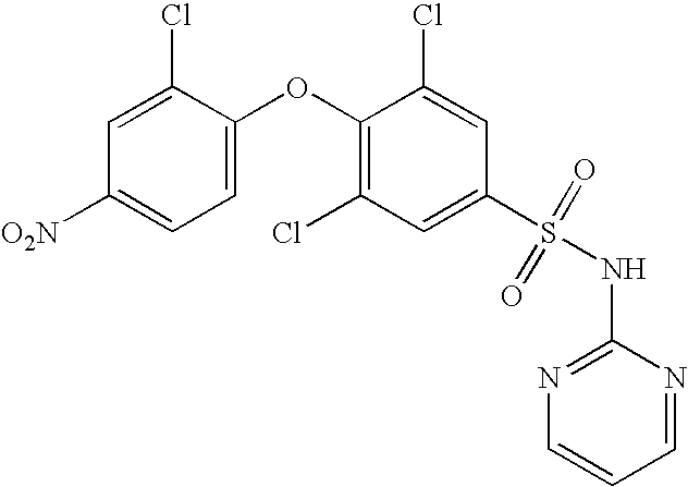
O(C1=C(Cl)C=C(S(NC2=NC=CC=N2)(=O)=O)C=C1Cl)C1=CC=C([O2N])C=C1Cl
